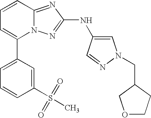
C1=CC2=NC(NC3=CN(CC4CCOC4)N=C3)=NN2C(C2=CC=CC(S(C)(=O)=O)=C2)=C1
